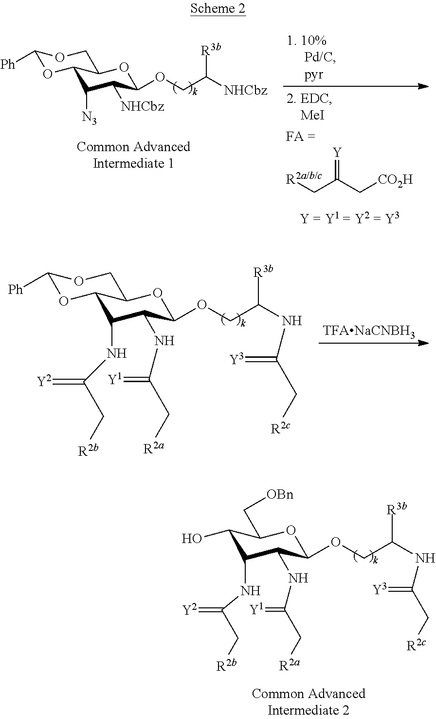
C1([N3])C([NHCbz])C(OCC([NHCbz])[R3b])OC2C1OC([Ph])OC2.[R2a/b/c]CC(C[CO2H])=[Y].C1(NC(C[R2b])=[Y2])C(NC(C[R2a])=[Y1])C(OCC(NC(=[Y3])C[R2c])[R3b])OC2C1OC([Ph])OC2.C1(O)C(NC(C[R2b])=[Y2])C(NC(C[R2a])=[Y1])C(OCC(NC(=[Y3])C[R2c])[R3b])OC1C[OBn]
